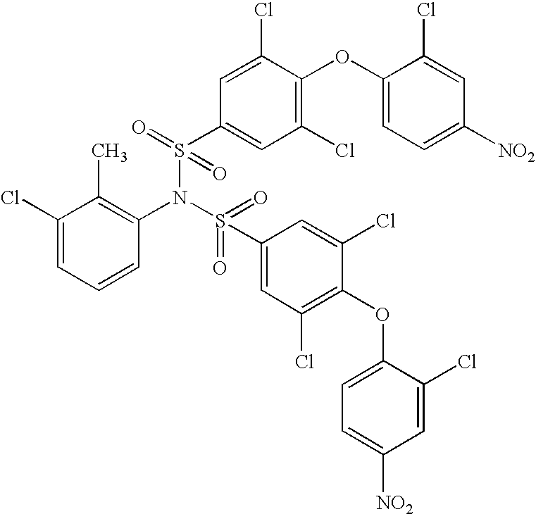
[NO2]C1=CC=C(OC2=C(Cl)C=C(S(=O)(=O)N(C3=C(C)C(Cl)=CC=C3)S(=O)(C3=CC(Cl)=C(OC4=CC=C([NO2])C=C4Cl)C(Cl)=C3)=O)C=C2Cl)C(Cl)=C1
